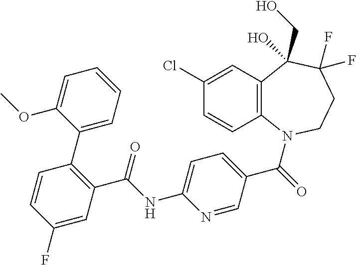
C12=C(N(C(=O)C3=CC=C(NC(C4=C(C5=CC=CC=C5OC)C=CC(F)=C4)=O)N=C3)CCC(F)(F)C1(CO)O)C=CC(Cl)=C2
